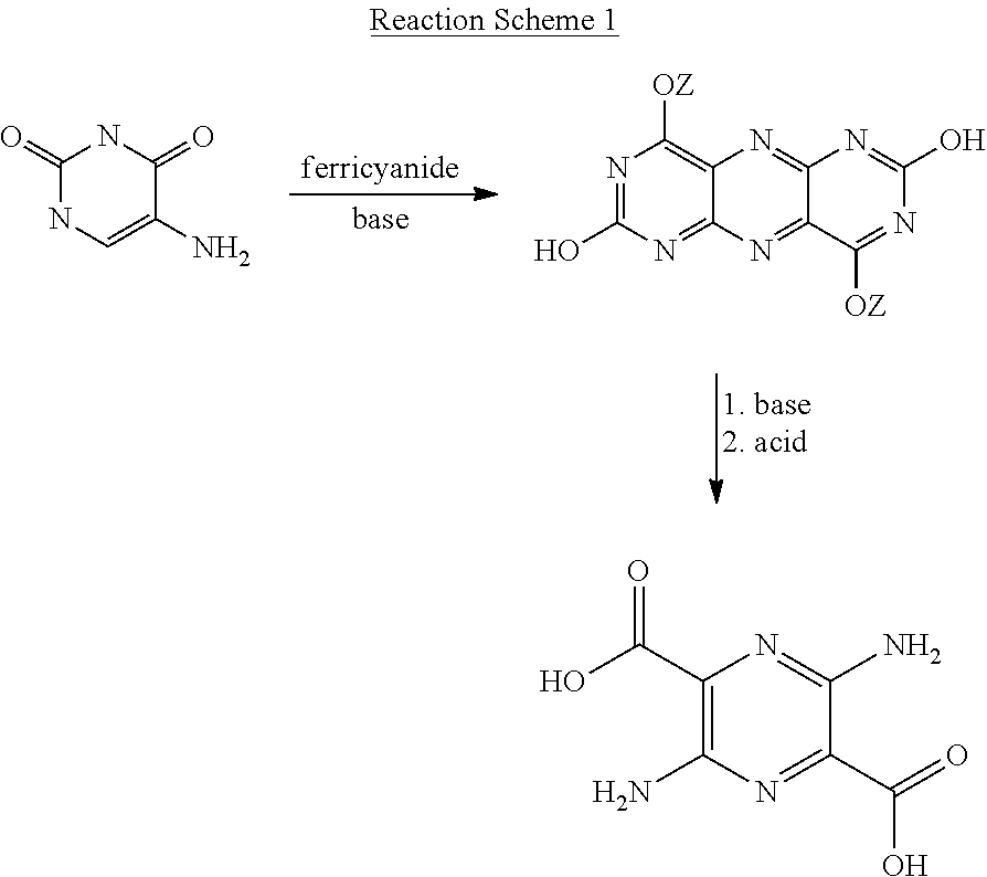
C1(=O)NC=C(N)C(=O)N1.N1=C(O)N=C2C(=C1[OZ])N=C1C(=N2)C([OZ])=NC(O)=N1.C1(C(O)=O)=C(N)N=C(C(O)=O)C(N)=N1
